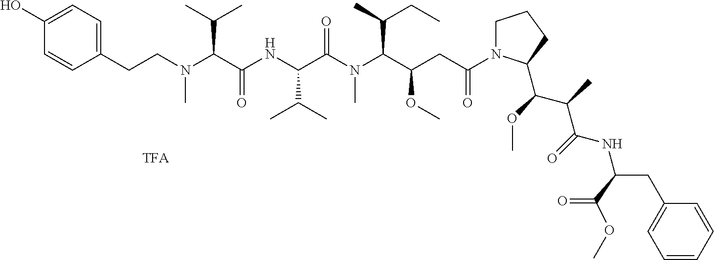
C1=CC(O)=CC=C1CCN(C(C(NC(C(N(C(C(CC(N1CCCC1C(C(C(NC(CC1=CC=CC=C1)C(=O)OC)=O)C)OC)=O)OC)C(C)CC)C)=O)C(C)C)=O)C(C)C)C
